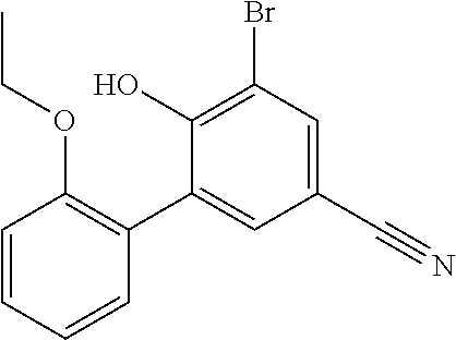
BrC1=C(O)C(C2=C(OCC)C=CC=C2)=CC(C#N)=C1
